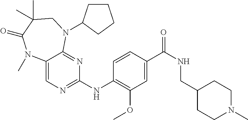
C1(NC2=NC=C3C(=N2)N(C2CCCC2)CC(C)(C)C(=O)N3C)=C(OC)C=C(C(NCC2CCN(C)CC2)=O)C=C1
